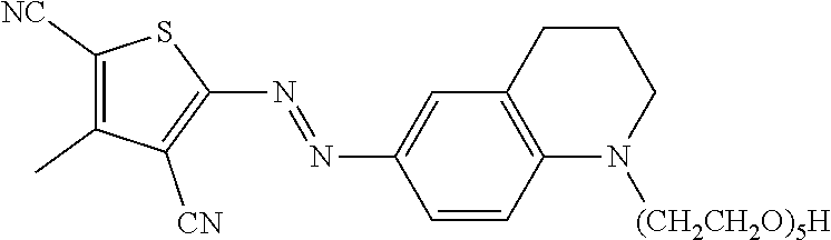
C1([NC])=C(C)C([CN])=C(N=NC2=CC3=C(C=C2)N([(CH2CH2O)5H])CCC3)S1
